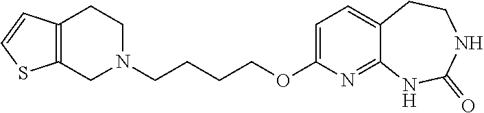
C1N(CCCCOC2=CC=C3C(=N2)NC(=O)NCC3)CCC2=C1SC=C2
